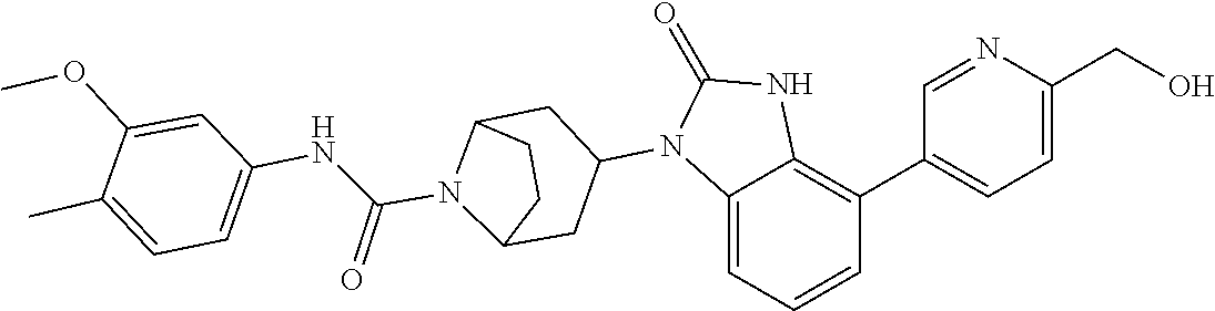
C1C2N(C(NC3=CC=C(C)C(OC)=C3)=O)C(C1)CC(N1C(=O)NC3=C(C4=CC=C(CO)N=C4)C=CC=C13)C2
